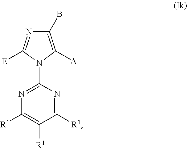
N1=C(N2C([A])=C(B)N=C2[E])N=C([R1])C([R1])=C1[R1]
